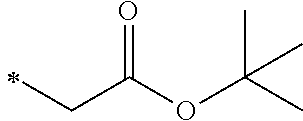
CC(OC(CC)=O)(C)C
